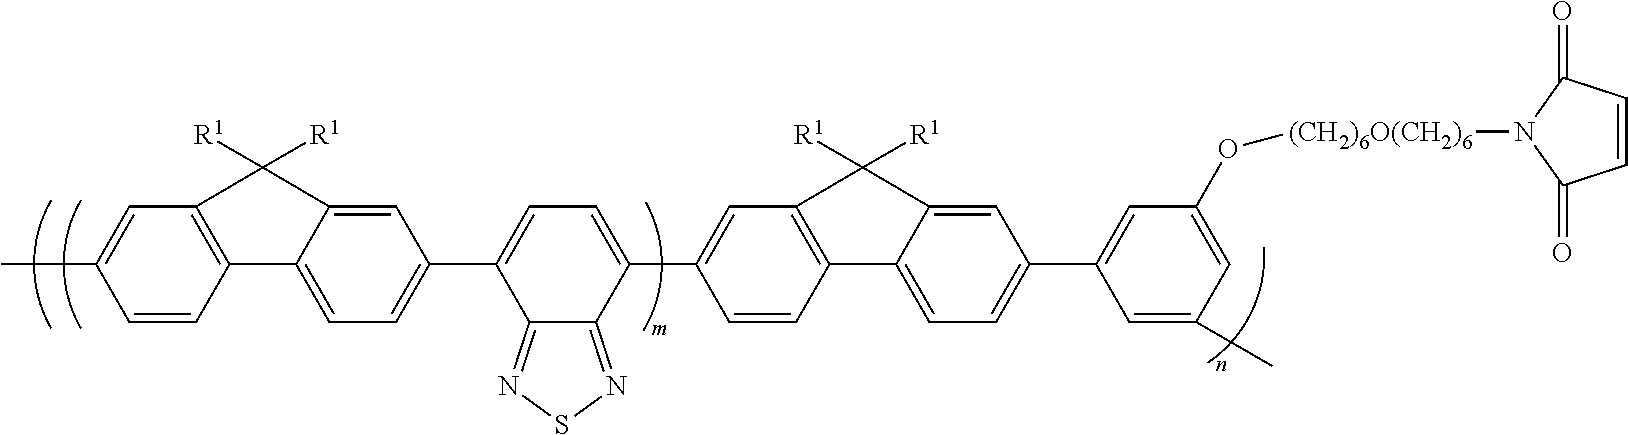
CC1=CC2=C(C=C1)C1=CC=C(C3=CC=C(C4=CC5=C(C=C4)C4=CC=C(C6=CC(O[(CH2)6O(CH2)6]N7C(=O)C=CC7=O)=CC(C)=C6)C=C4C5([R1])[R1])C4=NSN=C34)C=C1C2([R1])[R1]
